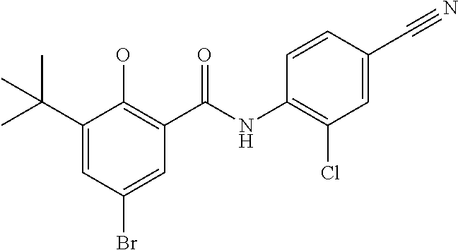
C1(C(C)(C)C)=CC(Br)=CC(C(NC2=C(Cl)C=C(C#N)C=C2)=O)=C1O
